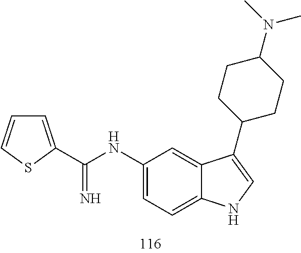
C1(NC(=N)C2=CC=CS2)=CC=C2C(=C1)C(C1CCC(N(C)C)CC1)=CN2
